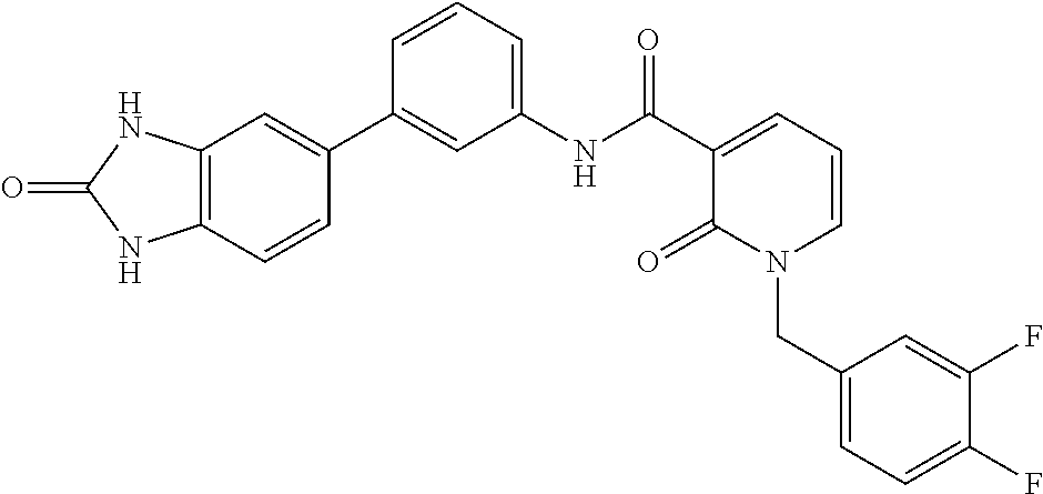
C12=C(C=CC(C3=CC(NC(C4=CC=CN(CC5=CC=C(F)C(F)=C5)C4=O)=O)=CC=C3)=C1)NC(=O)N2
